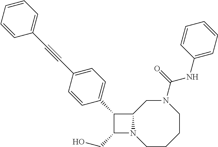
C1(CO)N2C(C1C1=CC=C(C#CC3=CC=CC=C3)C=C1)CN(C(NC1=CC=CC=C1)=O)CCCC2
